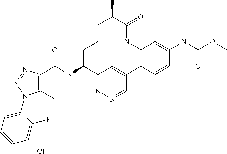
C1(C)=C(C(NC2C3=NN=CC(=C3)C3=C(NC(=O)C(C)CCC2)C=C(NC(OC)=O)C=C3)=O)N=NN1C1=CC=CC(Cl)=C1F
